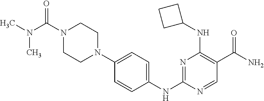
C1=CC(NC2=NC(NC3CCC3)=C(C(N)=O)C=N2)=CC=C1N1CCN(C(=O)N(C)C)CC1
